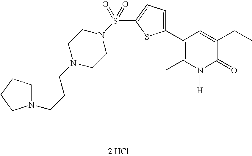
[2 HCl].C1(C2=CC=C(S(=O)(=O)N3CCN(CCCN4CCCC4)CC3)S2)=C(C)N([H])C(=O)C(CC)=C1
